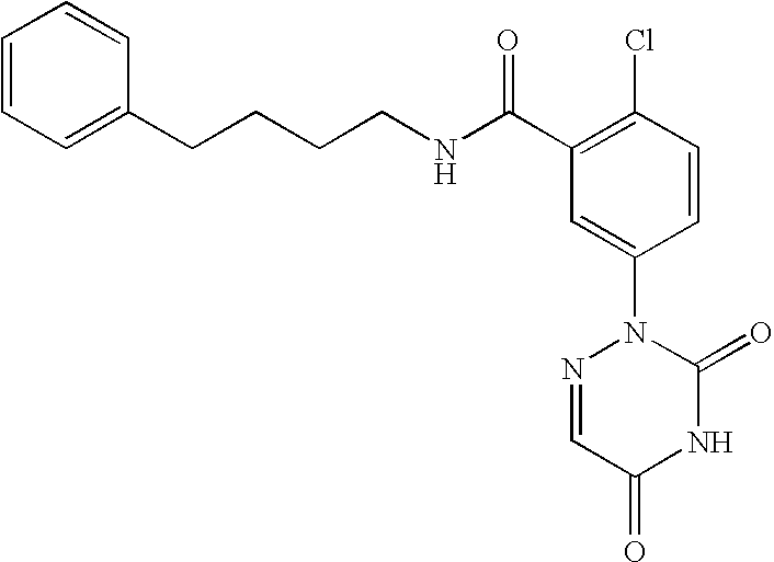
C1=CC=C(CCCCNC(C2=C(Cl)C=CC(N3N=CC(=O)NC3=O)=C2)=O)C=C1
